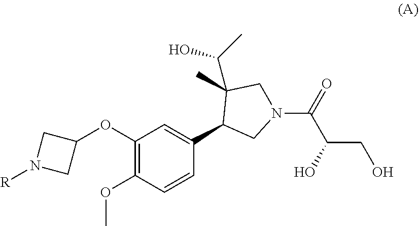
C1(OC2CN([R])C2)=C(OC)C=CC(C2CN(C(C(CO)O)=O)CC2(C(C)O)C)=C1
